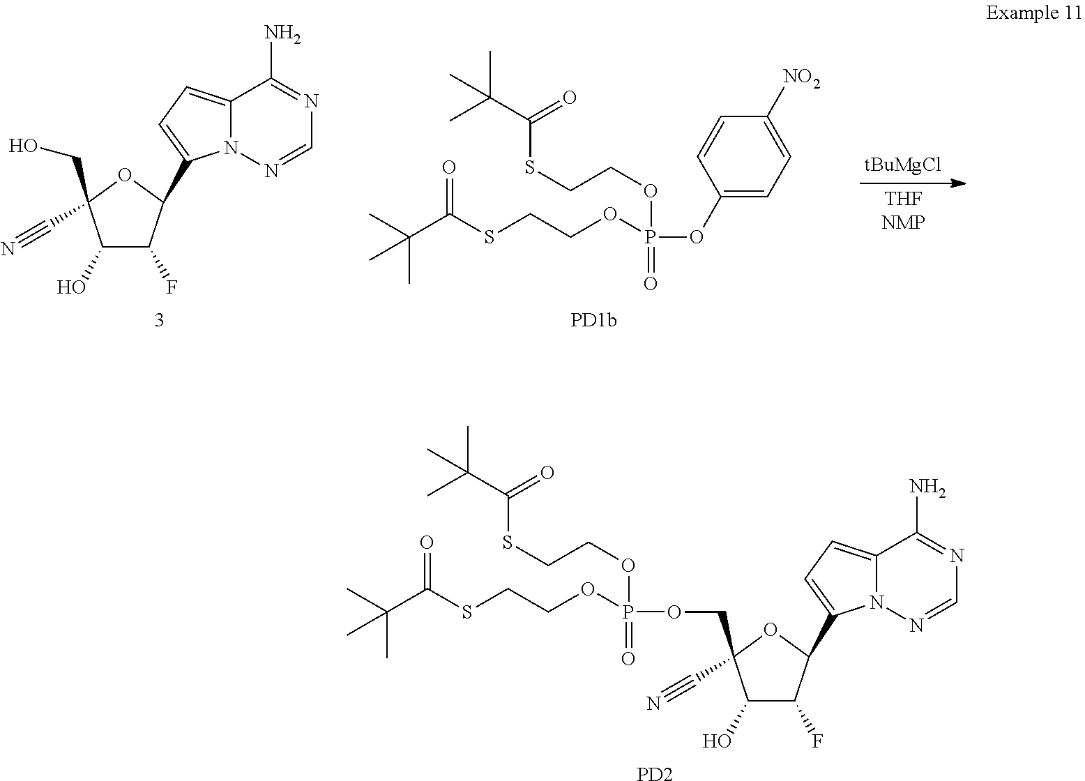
[THFNMP].C1(O)C(F)C(C2=CC=C3N2N=CN=C3N)OC1(CO)C#N.C1(OP(OCCSC(C(C)(C)C)=O)(=O)OCCSC(C(C)(C)C)=O)=CC=C([NO2])C=C1.[tBuMgCl].C1(O)C(F)C(C2=CC=C3N2N=CN=C3N)OC1(COP(OCCSC(C(C)(C)C)=O)(=O)OCCSC(C(C)(C)C)=O)C#N.[PD2]
